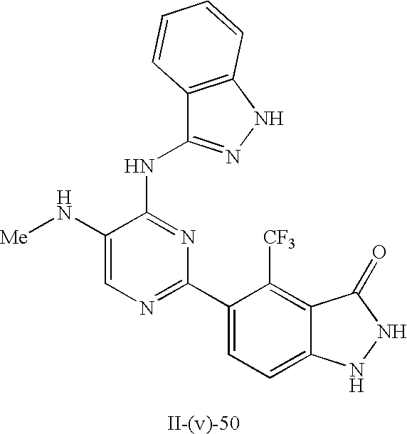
C1(N[Me])=CN=C(C2=CC=C3C(=C2[CF3])C(=O)NN3)N=C1NC1=NNC2=C1C=CC=C2
